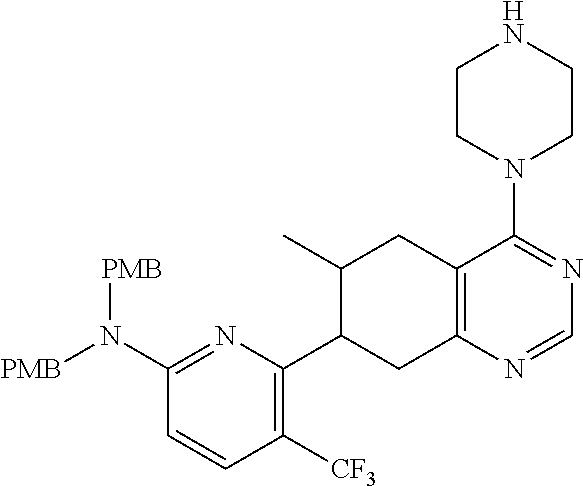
N(C1=NC(C2CC3=C(C(N4CCNCC4)=NC=N3)CC2C)=C([CF3])C=C1)([PMB])[PMB]
